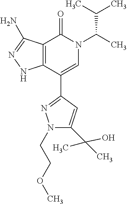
C12=C(C(C3=NN(CCOC)C(C(O)(C)C)=C3)=CN(C(C)C(C)C)C1=O)NN=C2N
